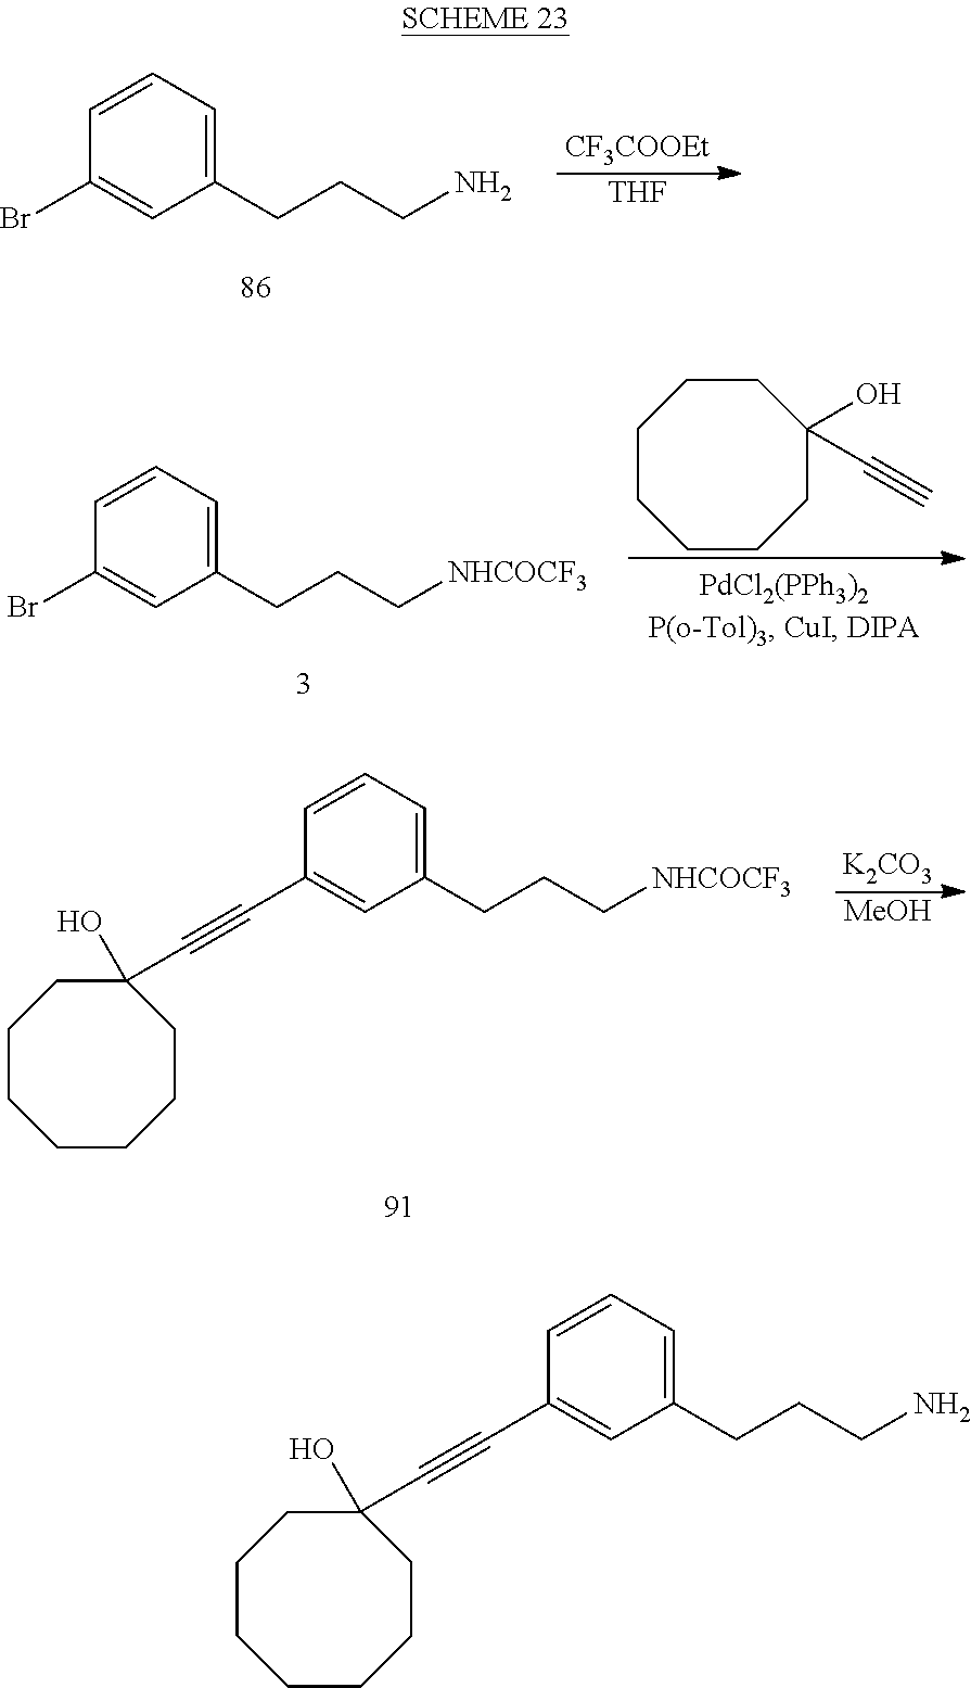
C1(Br)=CC(CCCN)=CC=C1.[CF3COOEt].[THF].C1(Br)=CC(CCC[NHCOCF3])=CC=C1.C1CCC(O)(C#C)CCCC1.C1(C#CC2(O)CCCCCCC2)=CC(CCC[NHCOCF3])=CC=C1.[K2CO3].[MeOH].C1(C#CC2(O)CCCCCCC2)=CC(CCCN)=CC=C1
